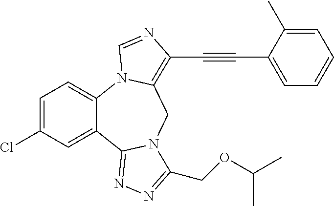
C12=CC=C(Cl)C=C1C1=NN=C(COC(C)C)N1CC1=C(C#CC3=CC=CC=C3C)N=CN21
